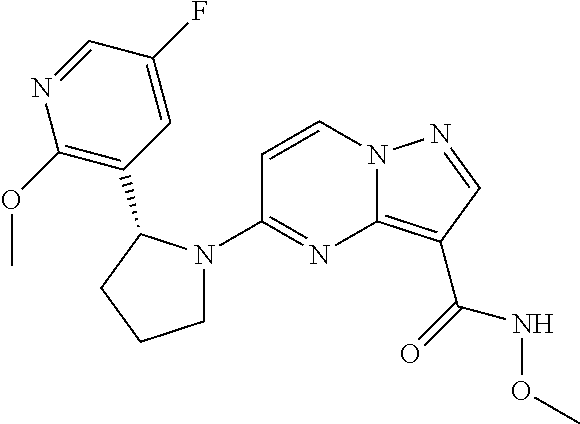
N12C(=C(C(NOC)=O)C=N1)N=C(N1CCCC1C1=C(OC)N=CC(F)=C1)C=C2
